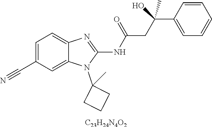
C1=C(C#N)C=C2C(=C1)N=C(NC(CC(C1=CC=CC=C1)(C)O)=O)N2C1(C)CCC1.[C23H24N4O2]
